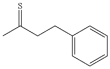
CC(CCC1=CC=CC=C1)=S
